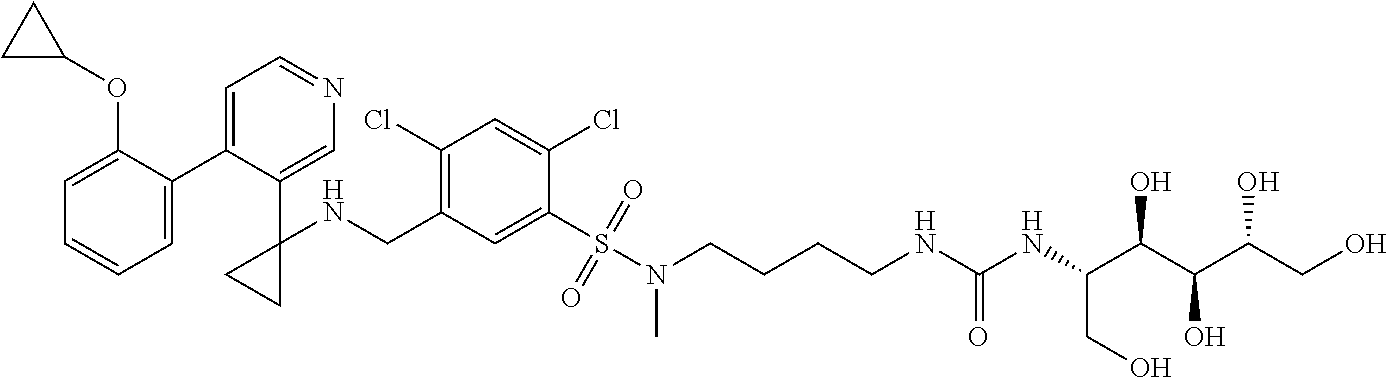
C1=C(C2=CC=NC=C2C2(NCC3=C(Cl)C=C(Cl)C(S(N(CCCCNC(NC(C(C(C(CO)O)O)O)CO)=O)C)(=O)=O)=C3)CC2)C(OC2CC2)=CC=C1
